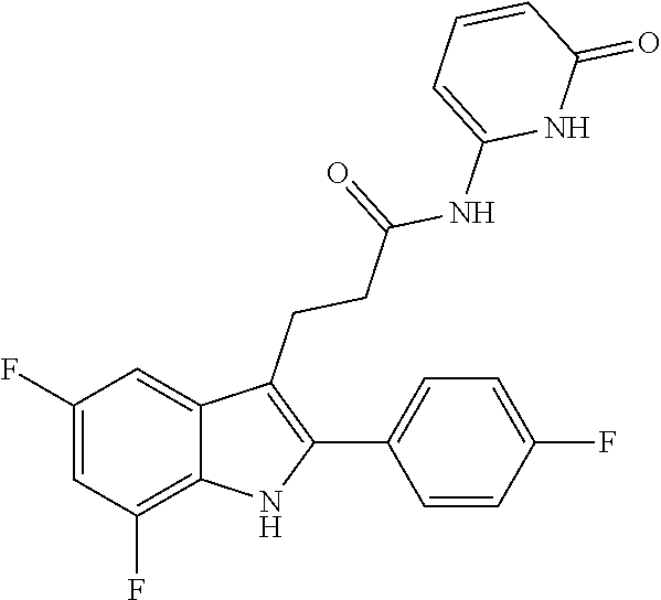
C1(NC(CCC2=C(C3=CC=C(F)C=C3)NC3=C(F)C=C(F)C=C23)=O)=CC=CC(=O)N1
